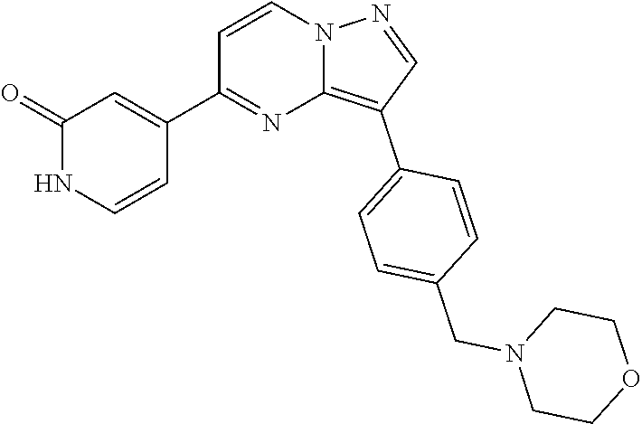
C1=NN2C=CC(C3=CC(=O)NC=C3)=NC2=C1C1=CC=C(CN2CCOCC2)C=C1
